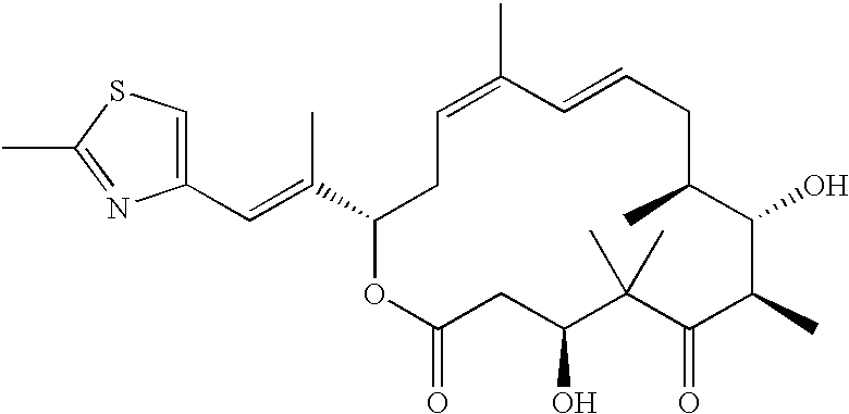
C1(C=C(C2CC=C(C)C=CCC(C)C(O)C(C)C(=O)C(C)(C)C(O)CC(=O)O2)C)=CSC(C)=N1
